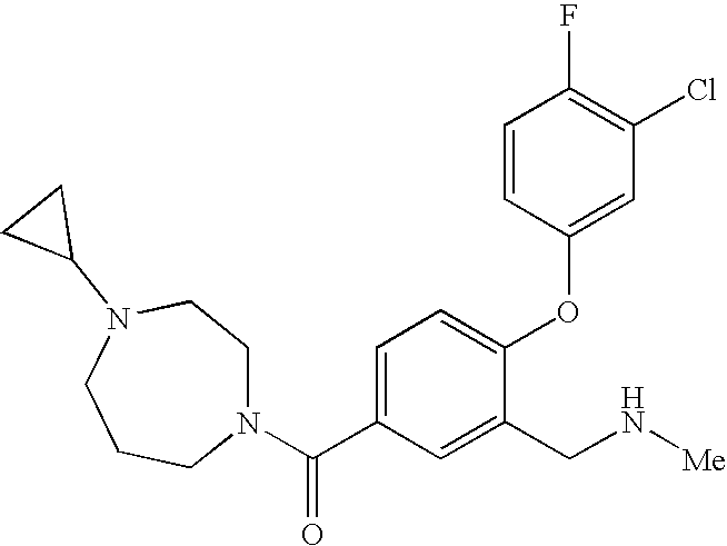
C1=C(C(N2CCN(C3CC3)CCC2)=O)C=C(CN[Me])C(OC2=CC(Cl)=C(F)C=C2)=C1
